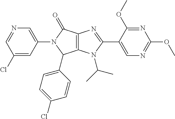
C12=C(N(C(C)C)C(C3=CN=C(OC)N=C3OC)=N1)C(C1=CC=C(Cl)C=C1)N(C1=CN=CC(Cl)=C1)C2=O
